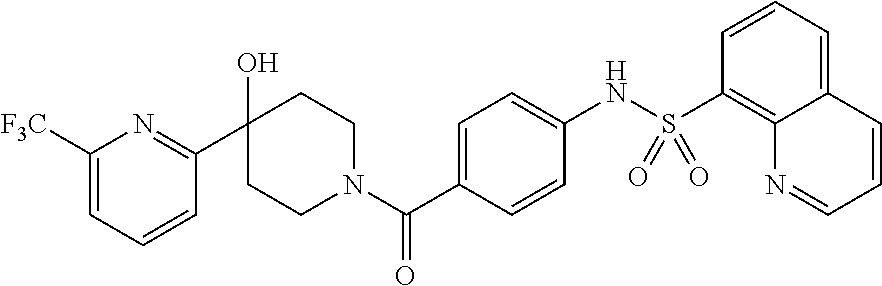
C1([F3C])=CC=CC(C2(O)CCN(C(C3=CC=C(NS(C4=C5C(=CC=C4)C=CC=N5)(=O)=O)C=C3)=O)CC2)=N1
